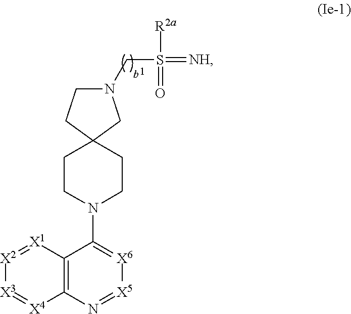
C12=C(N=[X5][X6]=C1N1CCC3(CC1)CN(CS(=[NH])(=O)[R2a])CC3)[X4]=[X3][X2]=[X1]2
